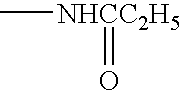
C[NHCC2H5]=O
